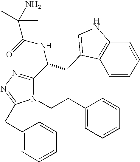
O=C(NC(C1=NN=C(CC2=CC=CC=C2)N1CCC1=CC=CC=C1)CC1=CNC2=C1C=CC=C2)C(C)(N)C
